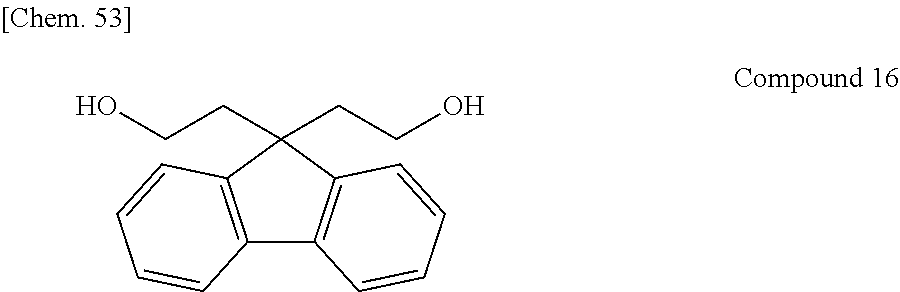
C12=C(C(CCO)(CCO)C3=C1C=CC=C3)C=CC=C2
